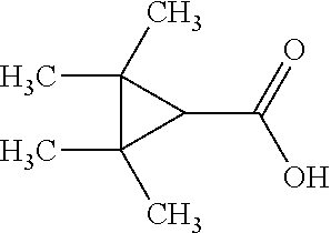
C1(C)(C)C(C)(C)C1C(=O)O
